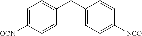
C1=C(CC2=CC=C([OCN])C=C2)C=CC([NCO])=C1
